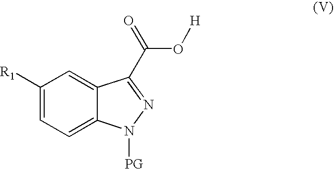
C1([R1])=CC=C2C(=C1)C(C(=O)O[H])=NN2[PG]
